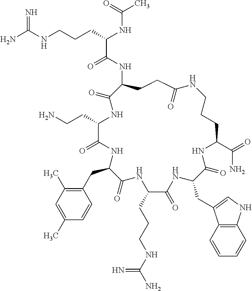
NC(NCCCC(NC(C)=O)C(=O)NC1CCC(=O)NCCCC(C(=O)N)NC(=O)C(CC2=CNC3=C2C=CC=C3)NC(=O)C(CCCNC(N)=N)NC(=O)C(CC2=C(C)C=C(C)C=C2)NC(=O)C(CCN)NC1=O)=N
